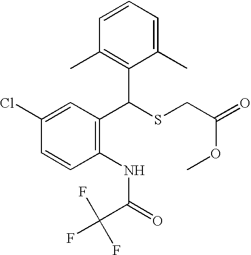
C1(C(SCC(=O)OC)C2=C(C)C=CC=C2C)=C(NC(=O)C(F)(F)F)C=CC(Cl)=C1
